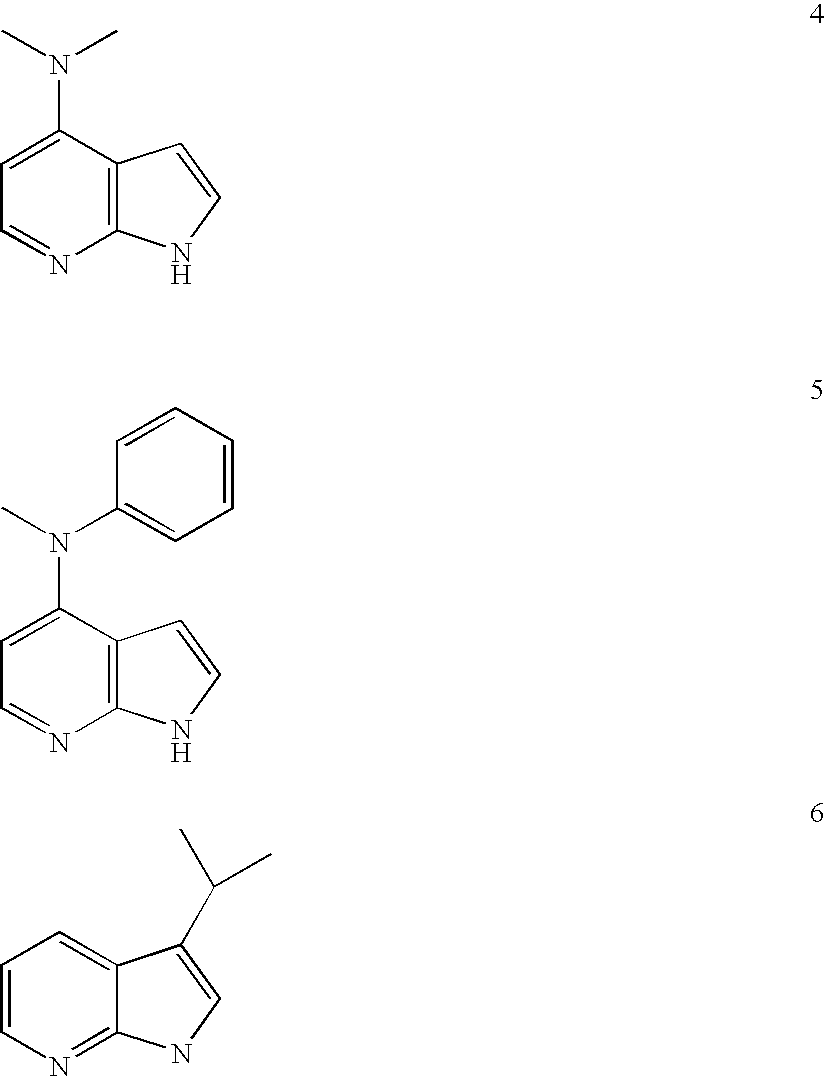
C12=C(C(N(C)C)=CC=N1)C=CN2.C12=C(C(N(C3=CC=CC=C3)C)=CC=N1)C=CN2.C12=NC=CC=C1C(C(C)C)=CN2
